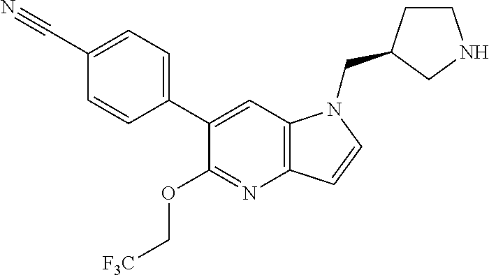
C1(C#N)=CC=C(C2=CC3=C(N=C2OC[F3C])C=CN3CC2CCNC2)C=C1
